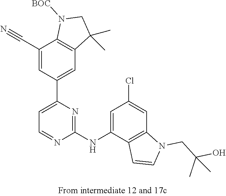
C1(C#N)=CC(C2=CC=NC(NC3=CC(Cl)=CC4=C3C=CN4CC(O)(C)C)=N2)=CC2=C1N([BOC])CC2(C)C
